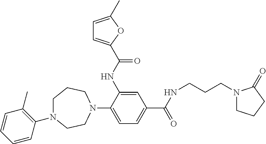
C1(N2CCN(C3=C(C)C=CC=C3)CCC2)=CC=C(C(=O)NCCCN2CCCC2=O)C=C1NC(=O)C1=CC=C(C)O1
